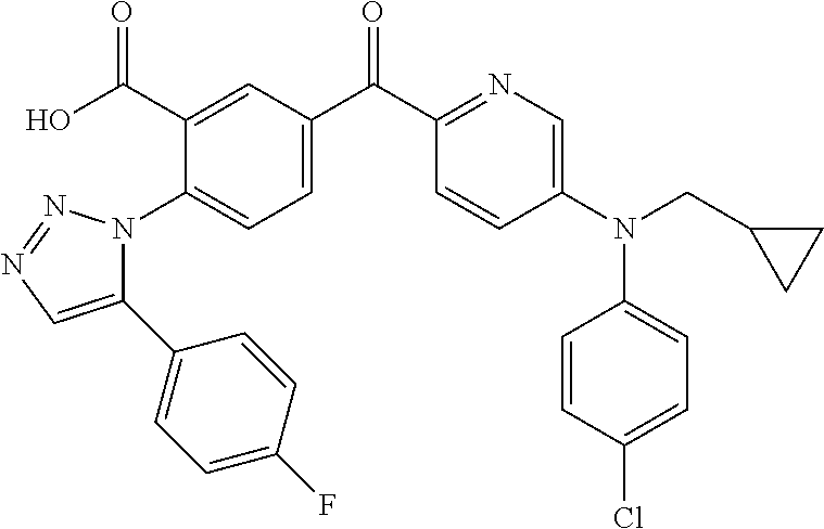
C1(N2C(C3=CC=C(F)C=C3)=CN=N2)=CC=C(C(C2=NC=C(N(C3=CC=C(Cl)C=C3)CC3CC3)C=C2)=O)C=C1C(O)=O
